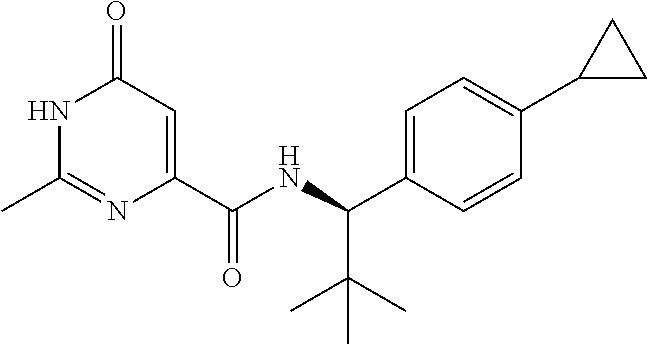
C1(C)=NC(C(NC(C2=CC=C(C3CC3)C=C2)C(C)(C)C)=O)=CC(=O)N1
